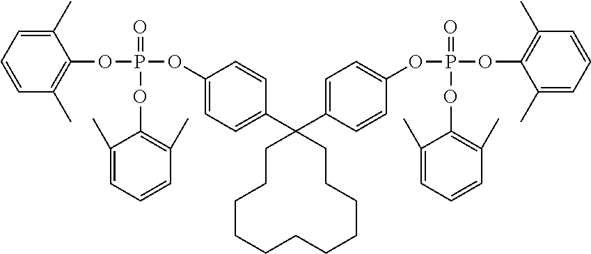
C1=CC=C(C)C(OP(OC2=CC=C(C3(C4=CC=C(OP(OC5=C(C)C=CC=C5C)(=O)OC5=C(C)C=CC=C5C)C=C4)CCCCCCCCCCC3)C=C2)(=O)OC2=C(C)C=CC=C2C)=C1C
